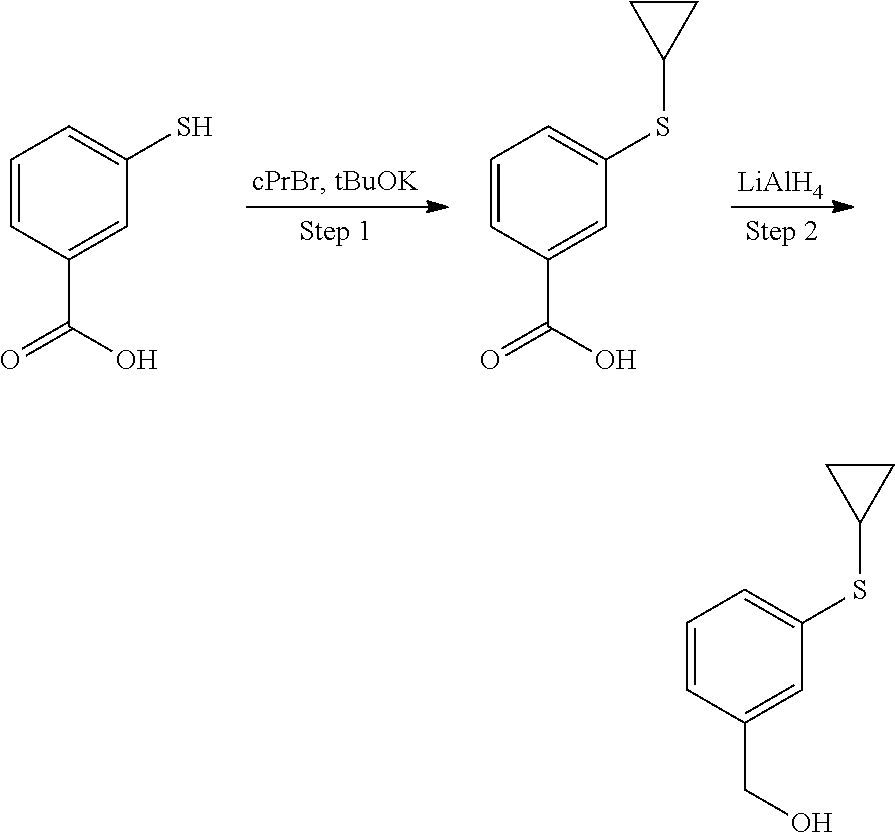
[LiAlH4].C1=CC(C(=O)O)=CC(S)=C1.C1=CC(C(=O)O)=CC(SC2CC2)=C1.C1=CC(CO)=CC(SC2CC2)=C1
